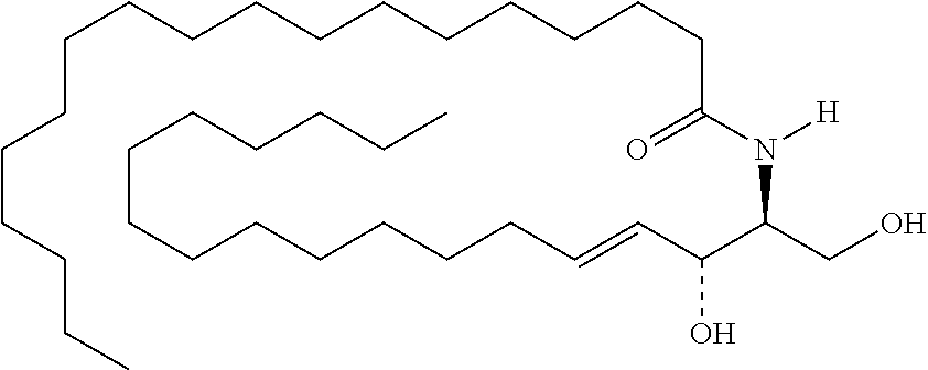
C(CCCCCCCCCCC(N([H])C(CO)C(C=CCCCCCCCCCCCCC)O)=O)CCCCCC
